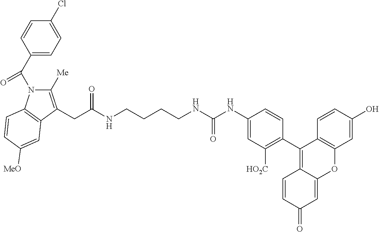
C1(C(N2C([Me])=C(CC(NCCCCNC(NC3=CC([HO2C])=C(C4=C5C(=CC(=O)C=C5)OC5=C4C=CC(O)=C5)C=C3)=O)=O)C3=C2C=CC([MeO])=C3)=O)=CC=C(Cl)C=C1
